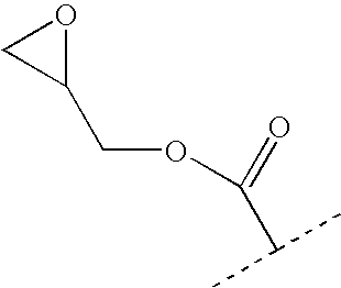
C1(COC(=O)C(C)C)OC1
